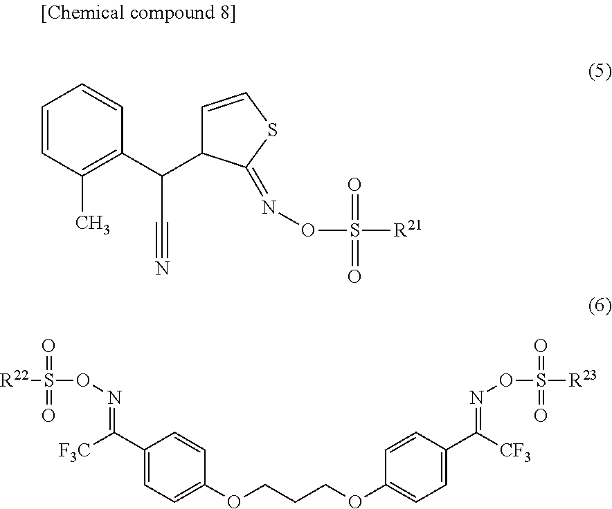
C1=CC(C)=C(C(C#N)C2C=CSC2=NOS(=O)(=O)[R21])C=C1.[R22]S(=O)(=O)ON=C(C1=CC=C(OCCCOC2=CC=C(C([CF3])=NOS(=O)(=O)[R23])C=C2)C=C1)[F3C]
